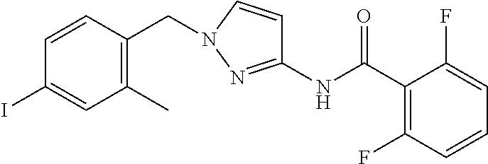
C1(C)=C(CN2C=CC(NC(C3=C(F)C=CC=C3F)=O)=N2)C=CC(I)=C1
